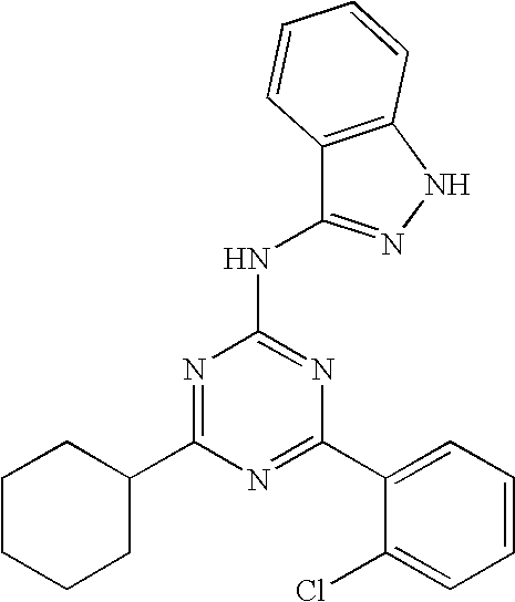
N1=C(C2=CC=CC=C2Cl)N=C(NC2=NNC3=C2C=CC=C3)N=C1C1CCCCC1
